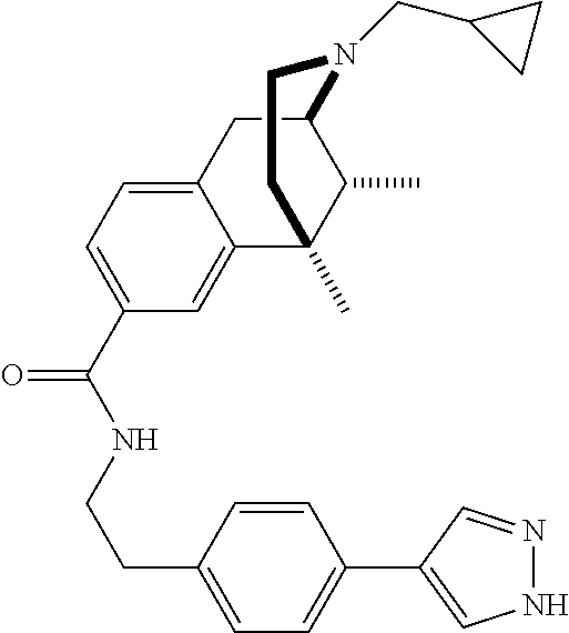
C1(C(NCCC2=CC=C(C3=CNN=C3)C=C2)=O)=CC=C2C(=C1)C1(C)CCN(CC3CC3)C(C2)C1C
